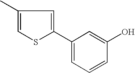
C1(C)=CSC(C2=CC=CC(O)=C2)=C1
